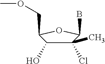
C1(C)(Cl)C(O)C(COC)OC1B
